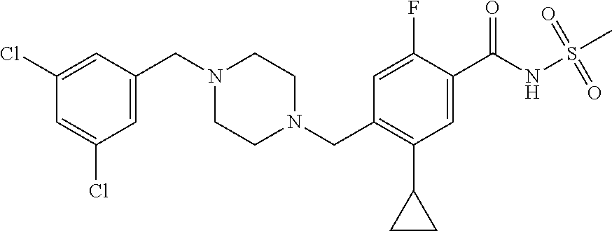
C1(Cl)=CC(CN2CCN(CC3=C(C4CC4)C=C(C(NS(C)(=O)=O)=O)C(F)=C3)CC2)=CC(Cl)=C1
